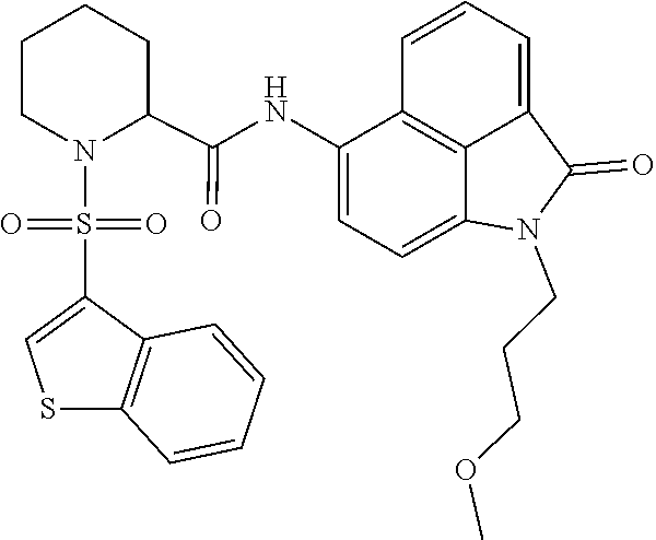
O=S(N1C(C(NC2=CC=C3C4=C2C=CC=C4C(=O)N3CCCOC)=O)CCCC1)(=O)C1=CSC2=C1C=CC=C2
